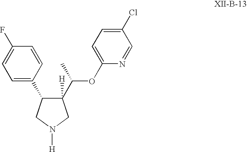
C1(C2C([H])(C(C)OC3=CC=C(Cl)C=N3)CN([H])C2)=CC=C(F)C=C1
